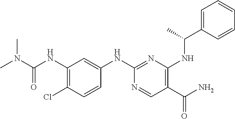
C1(NC(N(C)C)=O)=C(Cl)C=CC(NC2=NC(NC(C3=CC=CC=C3)C)=C(C(N)=O)C=N2)=C1
